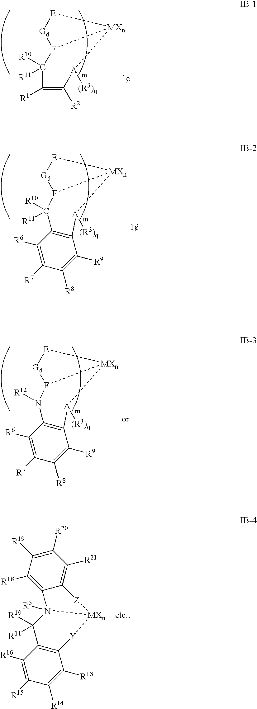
C1([R1])=C([R2])[A]([(R3)q])[MXn]2F(C1([R11])[R10])[Gd][E]2.C12=C(C([R6])=C([R7])C([R8])=C1[R9])C([R11])([R10])F1[MXn]([A]2[(R3)q])[E][Gd]1.C12=C(C([R6])=C([R7])C([R8])=C1[R9])N([R12])F1[MXn]([A]2[(R3)q])[E][Gd]1.C12=C(C([R16])=C([R15])C([R14])=C1[R13])C([R10])([R11])N1([R5])C3=C([R18])C([R19])=C([R20])C([R21])=C3[Z][MXn]1[Y]2
